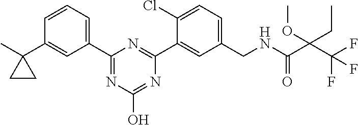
C1(CNC(C(C(F)(F)F)(CC)OC)=O)=CC=C(Cl)C(C2=NC(C3=CC=CC(C4(C)CC4)=C3)=NC(O)=N2)=C1
